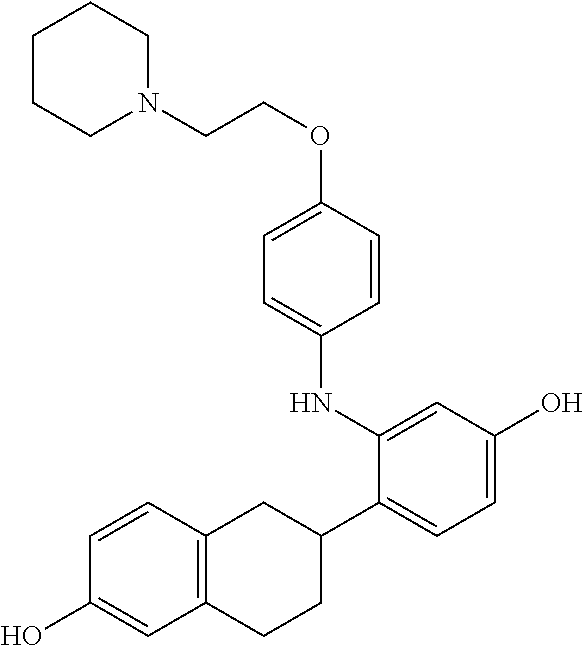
C1=CC(OCCN2CCCCC2)=CC=C1NC1=CC(O)=CC=C1C1CC2=C(CC1)C=C(O)C=C2
